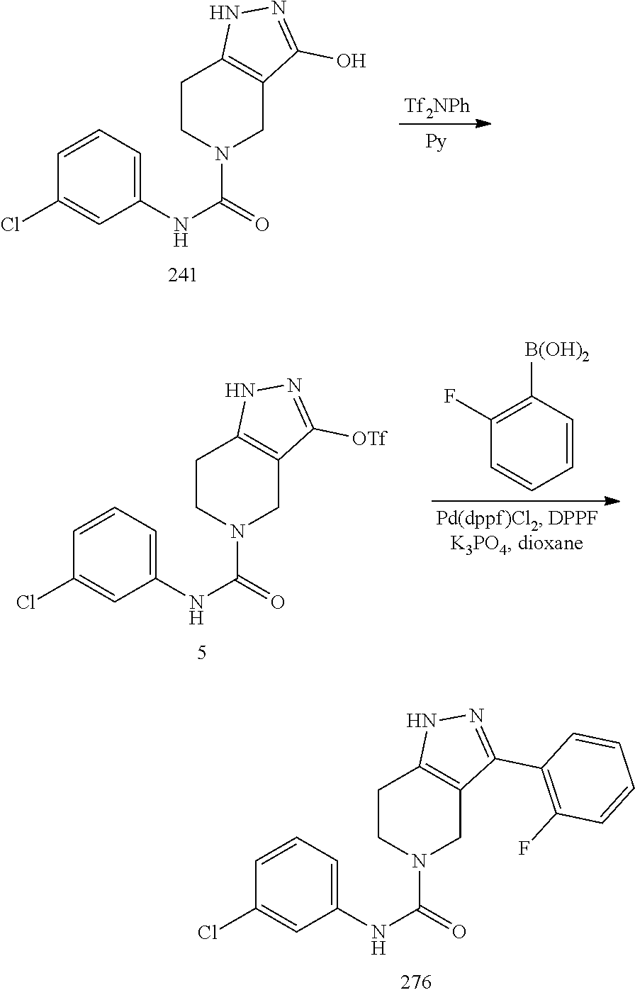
[Tf2NPh].C1(NC(N2CC3=C(CC2)NN=C3O)=O)=CC=CC(Cl)=C1.C1=CC([B(OH)2])=C(F)C=C1.C1(NC(N2CC3=C(CC2)NN=C3[OTf])=O)=CC=CC(Cl)=C1.C1(NC(N2CC3=C(CC2)NN=C3C2=C(F)C=CC=C2)=O)=CC=CC(Cl)=C1
